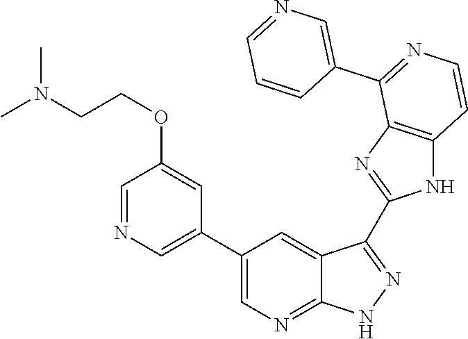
C1=NC=C(C2=CN=C3C(=C2)C(C2=NC4=C(N2)C=CN=C4C2=CN=CC=C2)=N[N H]3)C=C1OCCN(C)C
